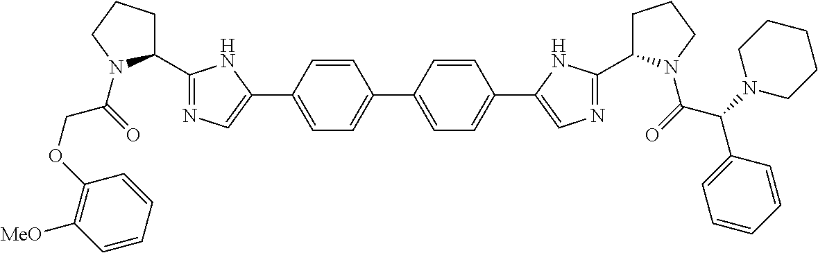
C1(C2=NC=C(C3=CC=C(C4=CC=C(C5=CN=C(C6CCCN6C(=O)C(N6CCCCC6)C6=CC=CC=C6)N5)C=C4)C=C3)N2)CCCN1C(=O)COC1=C([MeO])C=CC=C1
